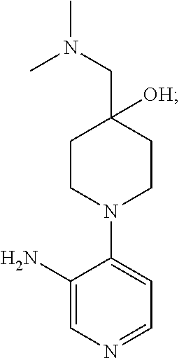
C1=NC=C(N)C(N2CCC(CN(C)C)([OH])CC2)=C1
